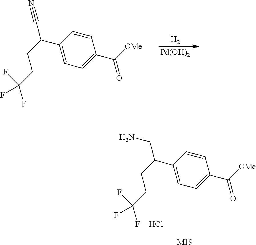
C1=CC(C(CCC(F)(F)F)C#N)=CC=C1C([OMe])=O.[Pd(OH)2].[H2].C1=CC(C(CCC(F)(F)F)CN)=CC=C1C([OMe])=O.Cl.[M19]
